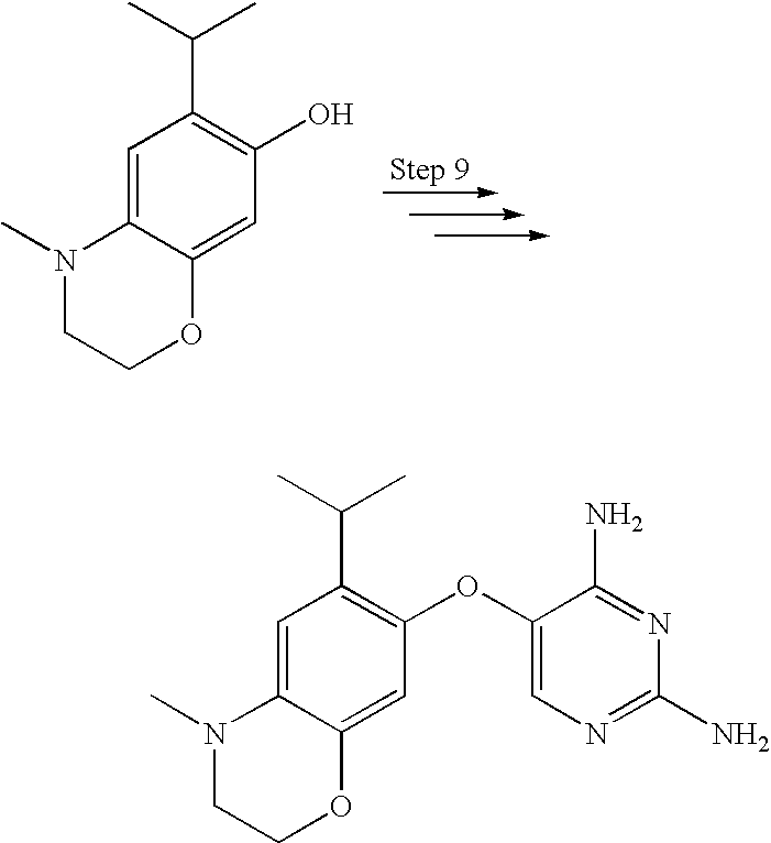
C1=C2C(=CC(O)=C1C(C)C)OCCN2C.C1=C2C(=CC(OC3=CN=C(N)N=C3N)=C1C(C)C)OCCN2C
